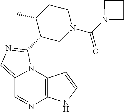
C12=CN=C(C3CN(C(=O)N4CCC4)CCC3C)N1C1=C(N=C2)NC=C1
